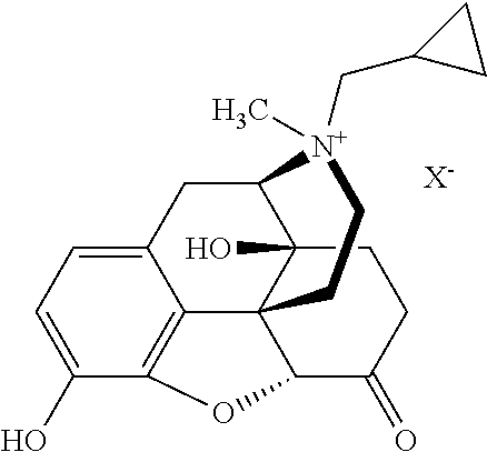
C12=CC=C(O)C3=C1C14C(O)(C(C2)[N+](CC2CC2)(C)CC1)CCC(=O)C4O3.[X-]
